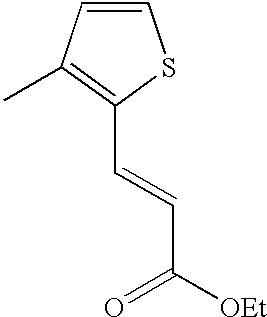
C1=CC(C)=C(C=CC([OEt])=O)S1
